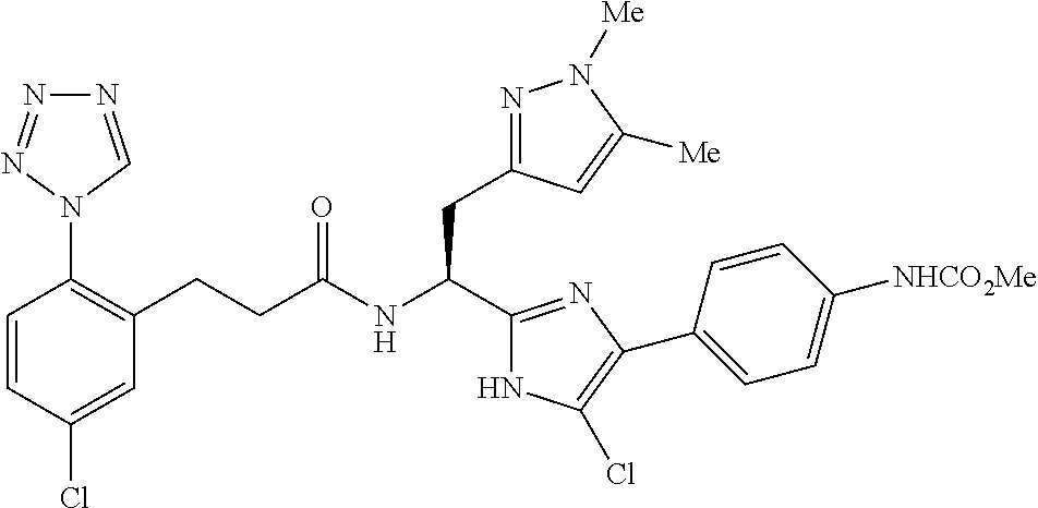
C1=CC(Cl)=CC(CCC(NC(C2=NC(C3=CC=C([NHCO2Me])C=C3)=C(Cl)N2)CC2=NN([Me])C([Me])=C2)=O)=C1N1C=NN=N1
